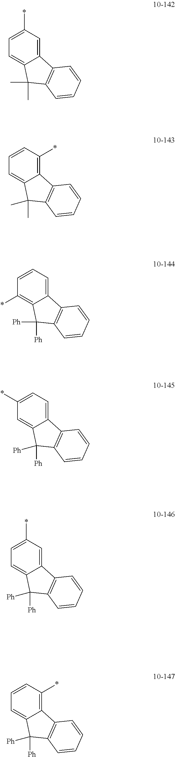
C12=CC(*)=CC=C1C([Ph])([Ph])C1=C2C=CC=C1.C12=C(*)C=CC=C1C([Ph])([Ph])C1=C2C=CC=C1.C12=CC(*)=CC=C1C(C)(C)C1=C2C=CC=C1.C12=C(*)C=CC=C1C(C)(C)C1=C2C=CC=C1.C12=CC=CC(*)=C1C([Ph])([Ph])C1=C2C=CC=C1.C12=CC=C(*)C=C1C([Ph])([Ph])C1=C2C=CC=C1
